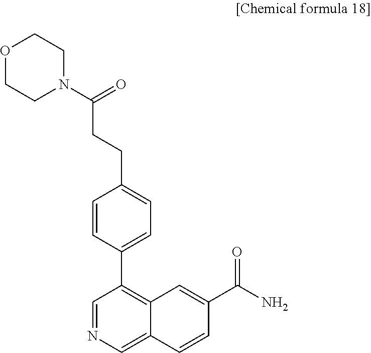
C1=NC=C2C(=C1C1=CC=C(CCC(=O)N3CCOCC3)C=C1)C=C(C(N)=O)C=C2
